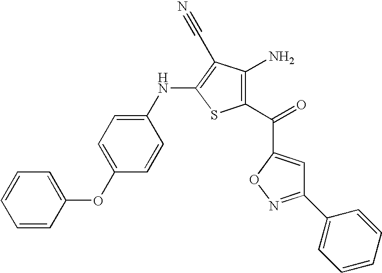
C1(C2=CC=CC=C2)=NOC(C(C2=C(N)C(C#N)=C(NC3=CC=C(OC4=CC=CC=C4)C=C3)S2)=O)=C1
